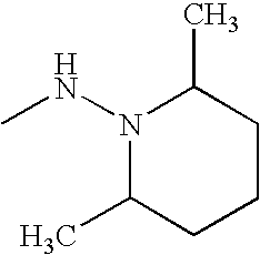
CNN1C(C)CCCC1C
